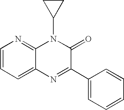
C1=CC=C2C(=N1)N(C1CC1)C(=O)C(C1=CC=CC=C1)=N2
